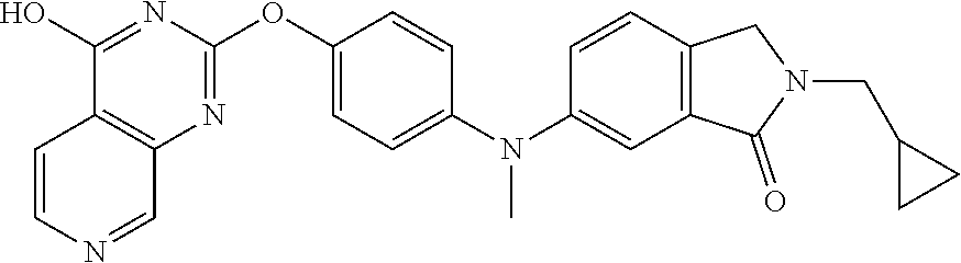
C12=C(N=C(OC3=CC=C(N(C4=CC5=C(C=C4)CN(CC4CC4)C5=O)C)C=C3)N=C1O)C=NC=C2
